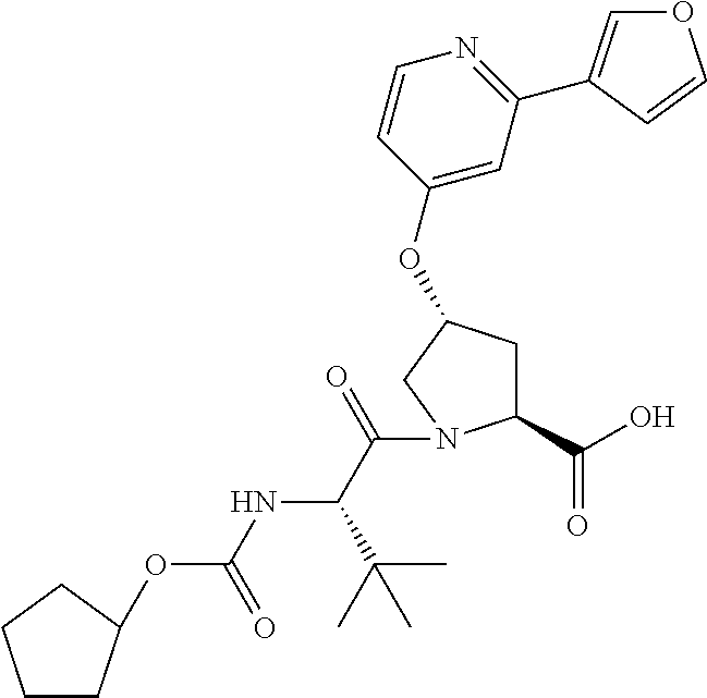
C1(C(O)=O)CC(OC2=CC(C3=COC=C3)=NC=C2)CN1C(C(C(C)(C)C)NC(OC1CCCC1)=O)=O
